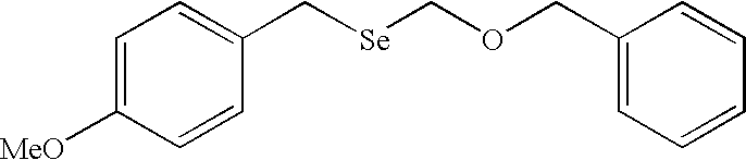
C1=C([MeO])C=CC(C[Se]COCC2=CC=CC=C2)=C1
